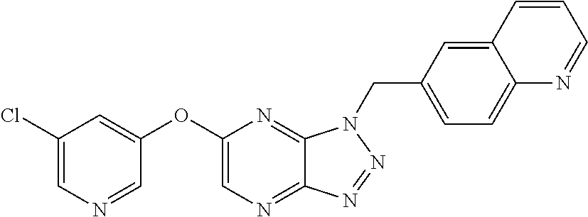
C1(OC2=CC(Cl)=CN=C2)=CN=C2C(=N1)N(CC1=CC=C3C(=C1)C=CC=N3)N=N2
